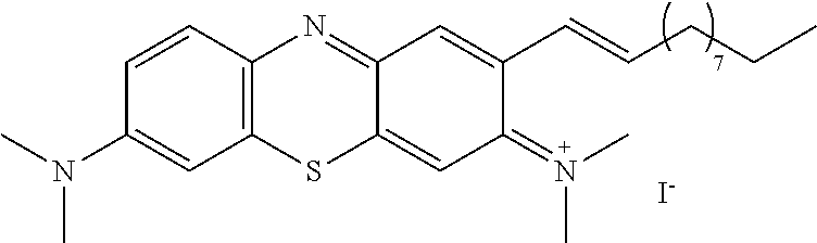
C1(N(C)C)=CC2=C(C=C1)N=C1C(=CC(=N(C)C)C(C=CCCC)=C1)S2.[I-]
